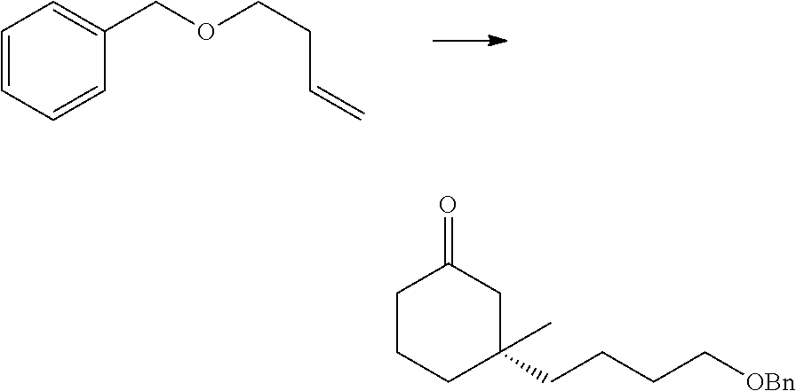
C1=CC=CC(COCCC=C)=C1.C1CC(CCCC[OBn])(C)CC(=O)C1
